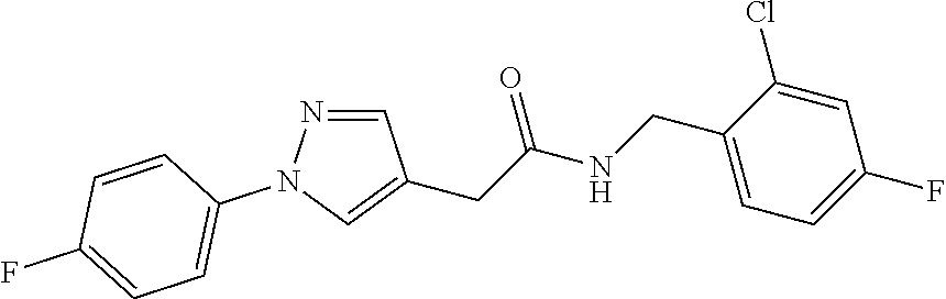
C1=C(F)C=CC(N2C=C(CC(NCC3=CC=C(F)C=C3Cl)=O)C=N2)=C1
